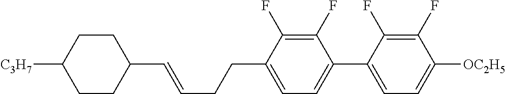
C1CC([C3H7])CCC1C=CCCC1=CC=C(C2=CC=C([OC2H5])C(F)=C2F)C(F)=C1F
